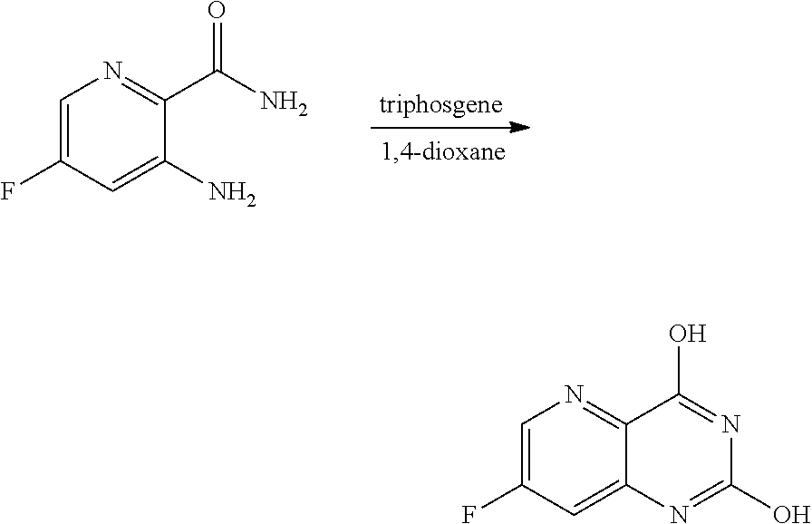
C1=C(F)C=C(N)C(C(N)=O)=N1.C1=C(F)C=C2C(=N1)C(O)=NC(O)=N2
